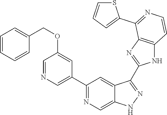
C1(C2=NC=C3C(=C2)C(C2=NC4=C(N2)C=CN=C4C2=CC=CS2)=NN3)=CN=CC(OCC2=CC=CC=C2)=C1
